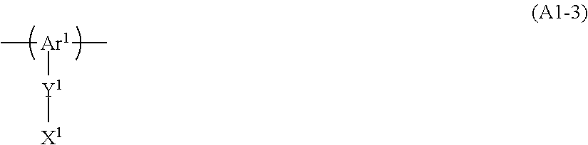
C[Ar1]([Y1][X1])C
